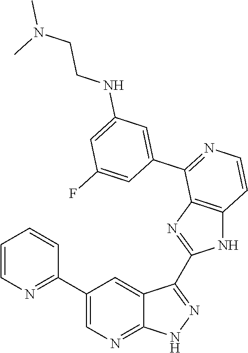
C1=CN=C(C2=CN=C3C(=C2)C(C2=NC4=C(N2)C=CN=C4C2=CC(NCCN(C)C)=CC(F)=C2)=N[N H]3)C=C1
